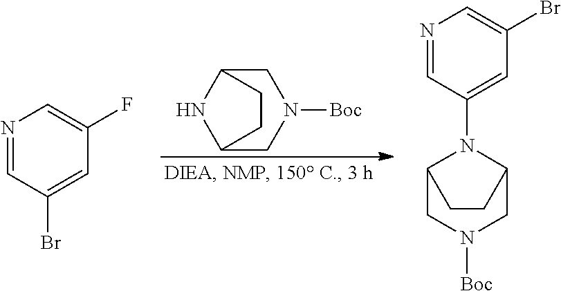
C12CN([Boc])CC(N1)CC2.N1=CC(Br)=CC(F)=C1.N1=CC(N2C3CN([Boc])CC2CC3)=CC(Br)=C1
